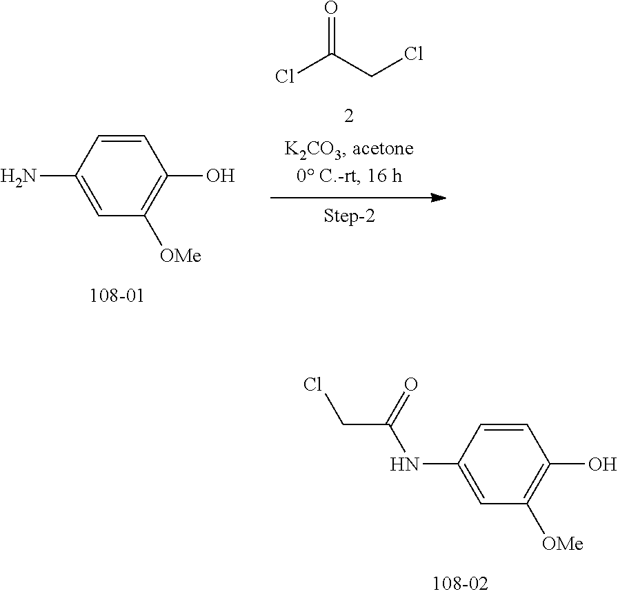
C1=CC(N)=CC([OMe])=C1O.ClC(CCl)=O.C1=CC(NC(CCl)=O)=CC([OMe])=C1O
